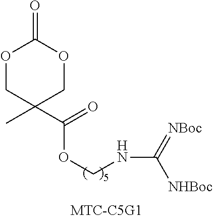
O1CC(C(OCNC([NHBoc])=[NBoc])=O)(C)COC1=O
